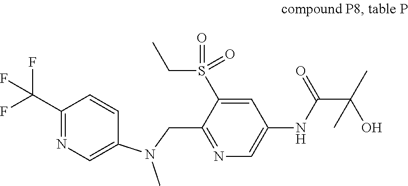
C1(N(CC2=NC=C(NC(C(O)(C)C)=O)C=C2S(CC)(=O)=O)C)=CN=C(C(F)(F)F)C=C1
